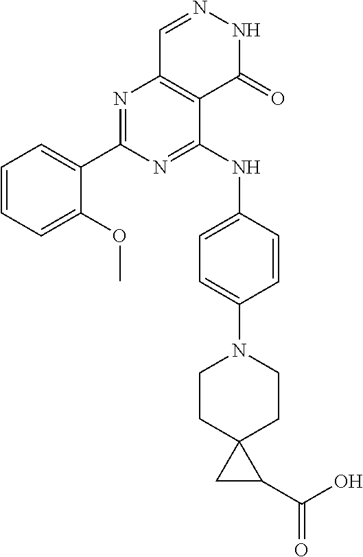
N1=C(NC2=CC=C(N3CCC4(CC3)CC4C(O)=O)C=C2)C2=C(N=C1C1=CC=CC=C1OC)C=NNC2=O
